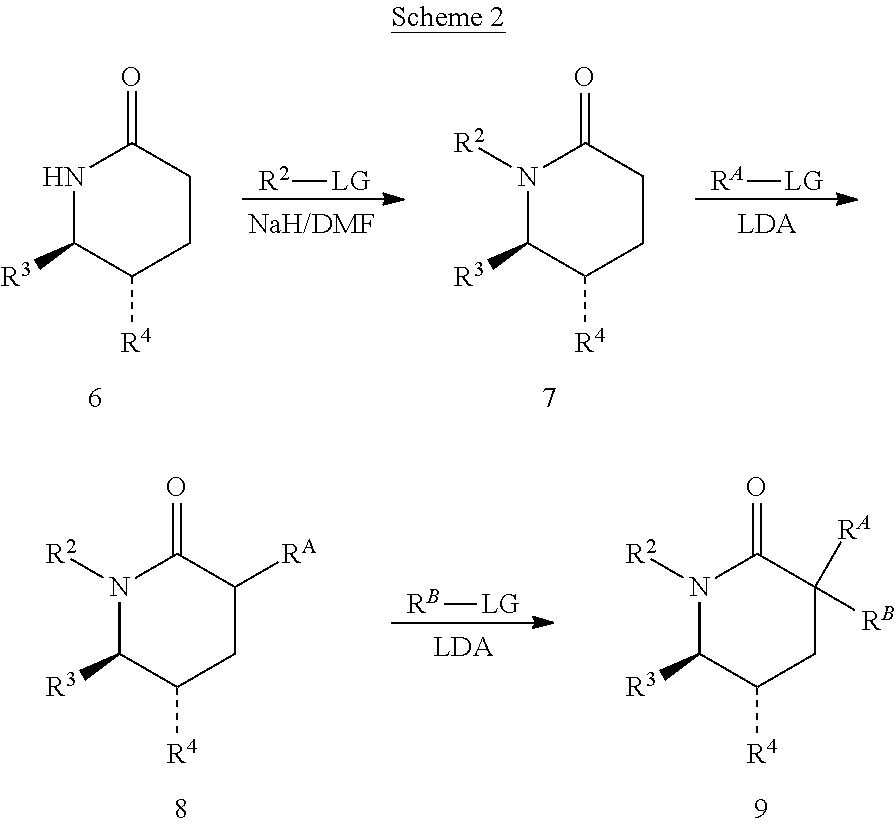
N1C([R3])C([R4])CCC1=O.[R2][LG].N1([R2])C([R3])C([R4])CCC1=O.[RA][LG].[RB][LG].N1([R2])C([R3])C([R4])CC([RA])([RB])C1=O.N1([R2])C([R3])C([R4])CC([RA])C1=O
